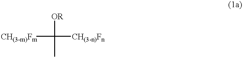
[CH(3-m)Fm]C([OR])(C)[CH(3-n)Fn]
